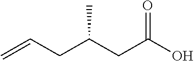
C=CCC(CC(O)=O)C
